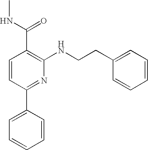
C1=CC(C2=CC=CC=C2)=NC(NCCC2=CC=CC=C2)=C1C(NC)=O
